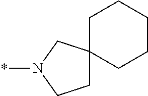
N1(*)CCC2(C1)CCCCC2
